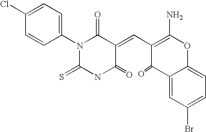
N1(C2=CC=C(Cl)C=C2)C(=S)NC(=O)C(=CC2=C(N)OC3=CC=C(Br)C=C3C2=O)C1=O
